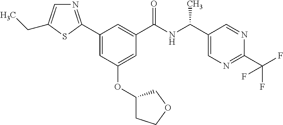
C1=C(OC2CCOC2)C=C(C2=NC=C(CC)S2)C=C1C(NC(C1=CN=C(C(F)(F)F)N=C1)C)=O
